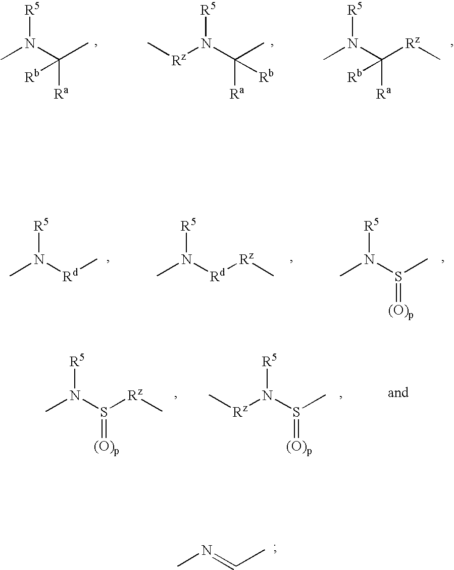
CN(C(C)([Ra])[Rb])[R5].[Rz](N(C(C)([Ra])[Rb])[R5])C.CN(C([Rz]C)([Ra])[Rb])[R5].CN([Rd]C)[R5].CN([Rd][Rz]C)[R5].CN(S(C)=[(O)p])[R5].CN(S([Rz]C)=[(O)p])[R5].[Rz](N(S(C)=[(O)p])[R5])C.CN=CC
